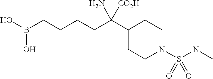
OB(CCCCC(C1CCN(S(N(C)C)(=O)=O)CC1)(N)[CO2H])O
